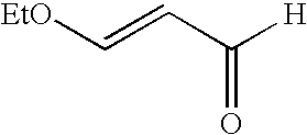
[EtO]C=CC([H])=O
